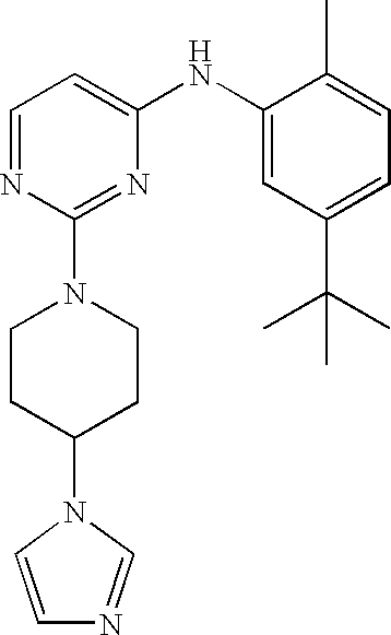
C1=NC(N2CCC(N3C=CN=C3)CC2)=NC(NC2=CC(C(C)(C)C)=CC=C2C)=C1
